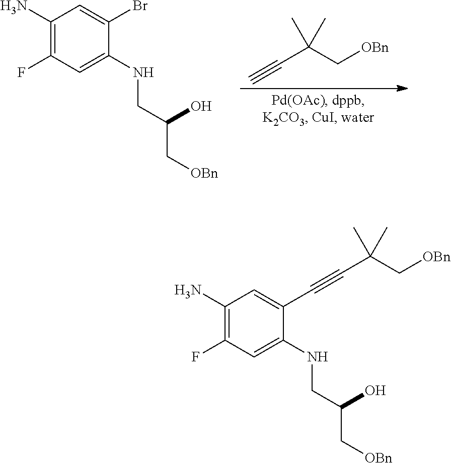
C1(N)=C(F)C=C(NCC(O)C[OBn])C(C#CC(C[OBn])(C)C)=C1.C1(N)=C(F)C=C(NCC(O)C[OBn])C(Br)=C1.[OBn]CC(C#C)(C)C
